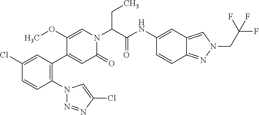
C1(Cl)=CC(C2=CC(=O)N(C(C(NC3=CC4=CN(CC(F)(F)F)N=C4C=C3)=O)CC)C=C2OC)=C(N2N=NC(Cl)=C2)C=C1
